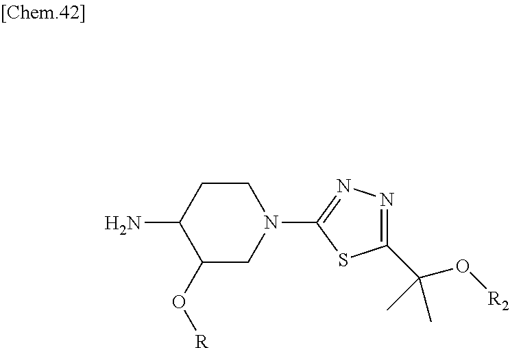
NC1C(O[R])CN(C2=NN=C(C(O[R2])(C)C)S2)CC1
